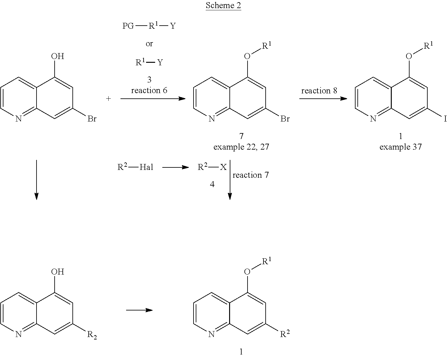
C1=CN=C2C(=C1)C(O[R1])=CC(I)=C2.[PG][R1][Y].[R1][Y].C1=CN=C2C(=C1)C(O)=CC(Br)=C2.C1=CN=C2C(=C1)C(O[R1])=CC(Br)=C2.[R2][X].[R2][Hal].C1=CN=C2C(=C1)C(O[R1])=CC([R2])=C2.C1=CN=C2C(=C1)C(O)=CC([R2])=C2
